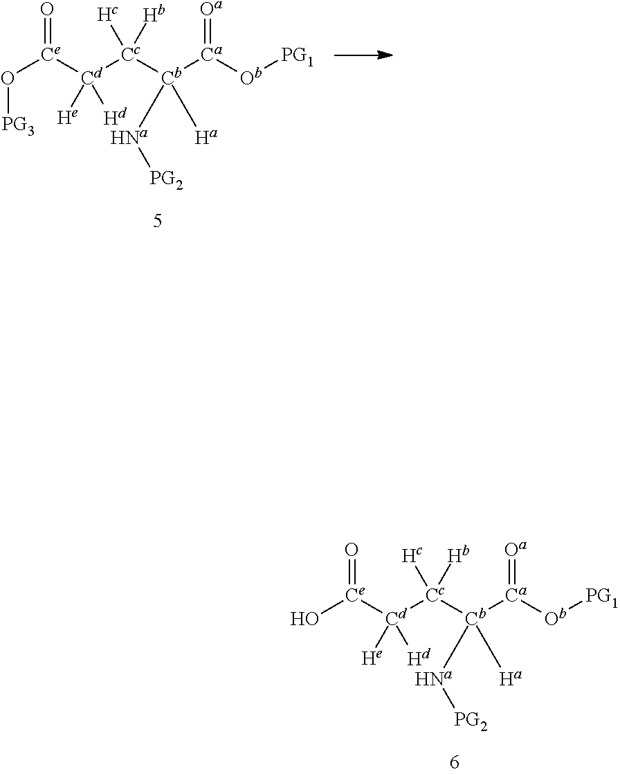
O([Ce]([Cd]([Cc]([Hc])([Hb])[Cb]([Ca]([Ob][PG1])=[Oa])([Ha])[Na][PG2])([He])[Hd])=O)[PG3].O[Ce]([Cd]([Cc]([Hc])([Hb])[Cb]([Ca]([Ob][PG1])=[Oa])([Ha])[Na][PG2])([He])[Hd])=O
